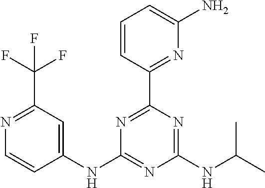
N1=C(C(F)(F)F)C=C(NC2=NC(NC(C)C)=NC(C3=NC(N)=CC=C3)=N2)C=C1
